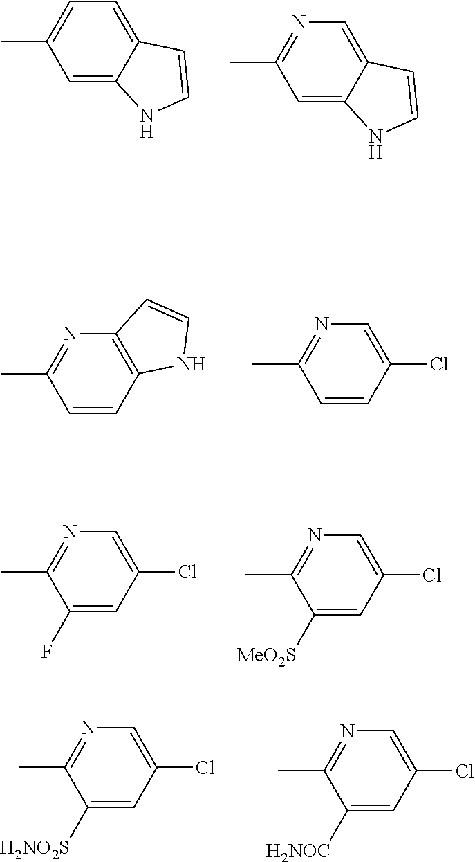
C1=C2C(=CN=C1C)C=CN2.C1=C2C(=CC=C1C)C=CN2.C1=CC2=C(N=C1C)C=CN2.C1=CC(Cl)=CN=C1C.C1(F)=CC(Cl)=CN=C1C.C1([MeO2S])=CC(Cl)=CN=C1C.C1([H2NO2S])=CC(Cl)=CN=C1C.C1([H2NOC])=CC(Cl)=CN=C1C
